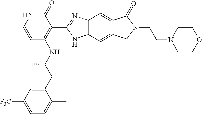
C12=C(C=C3C(=C1)C(=O)N(CCN1CCOCC1)C3)NC(C1=C(NC(CC3=CC([F3C])=CC=C3C)C)C=CNC1=O)=N2
